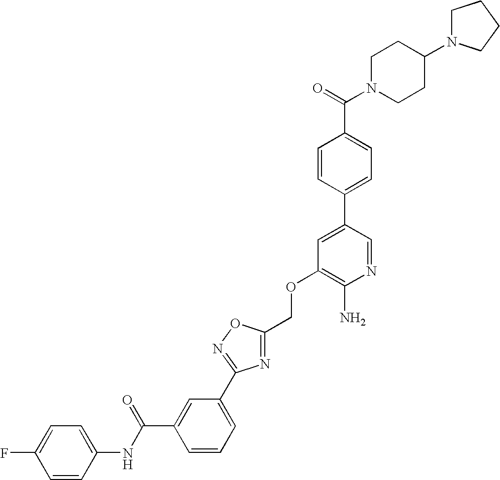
C(OC1=C(N)N=CC(C2=CC=C(C(=O)N3CCC(N4CCCC4)CC3)C=C2)=C1)C1=NC(C2=CC=CC(C(NC3=CC=C(F)C=C3)=O)=C2)=NO1
